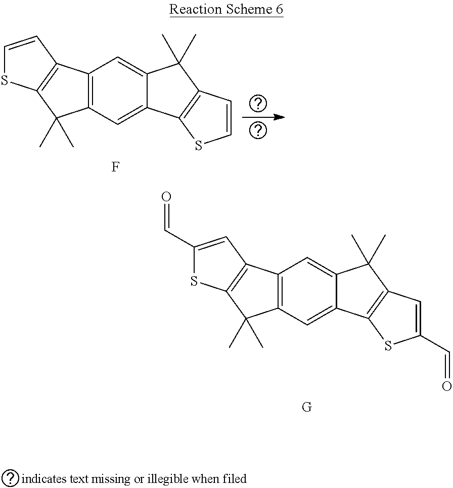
C12=C(C=C3C(=C1)C(C)(C)C1=C3SC=C1)C(C)(C)C1=C2C=CS1.F.C12=C(C=C3C(=C1)C(C)(C)C1=C3SC(C=O)=C1)C(C)(C)C1=C2C=C(C=O)S1.[G]
